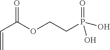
C=CC(OCCP(=O)(O)O)=O
